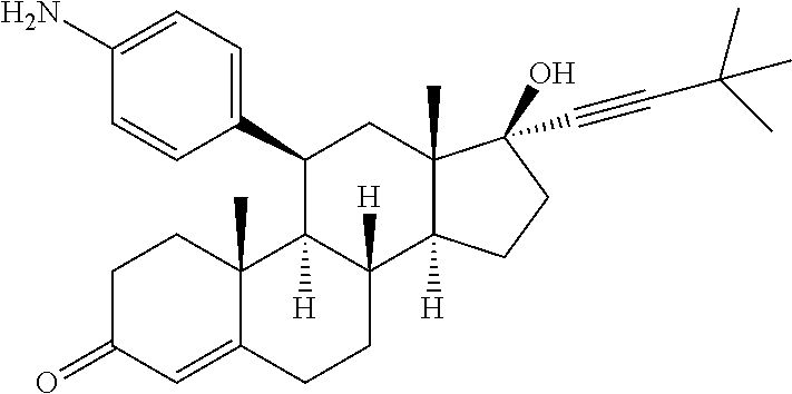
C1(C2C3([H])C([H])(C4([H])C(C)(C2)C(O)(C#CC(C)(C)C)CC4)CCC2=CC(=O)CCC32C)=CC=C(N)C=C1
